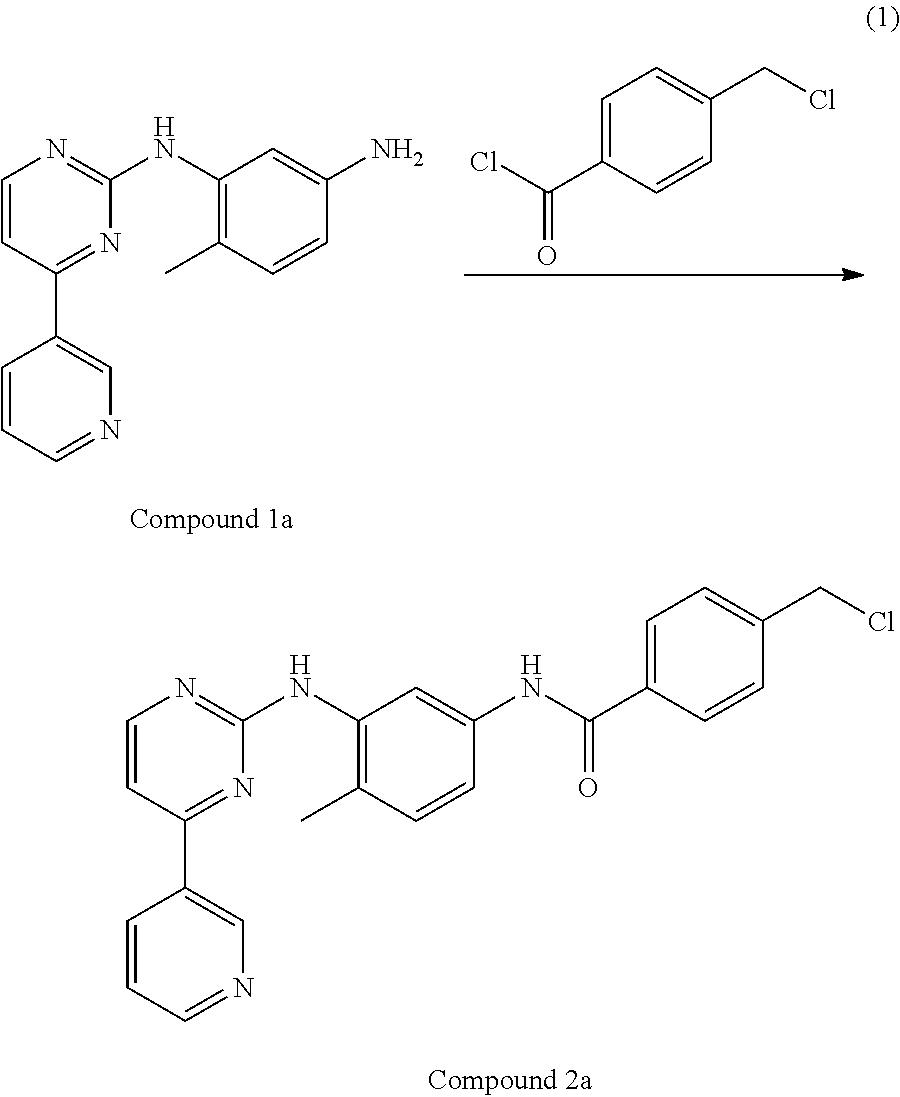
C1=CC(C2=CN=CC=C2)=NC(NC2=C(C)C=CC(N)=C2)=N1.C1=C(C(Cl)=O)C=CC(CCl)=C1.C1=CC(C2=CN=CC=C2)=NC(NC2=C(C)C=CC(NC(C3=CC=C(CCl)C=C3)=O)=C2)=N1
